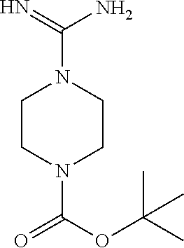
C1CN(C(OC(C)(C)C)=O)CCN1C(=N)N
